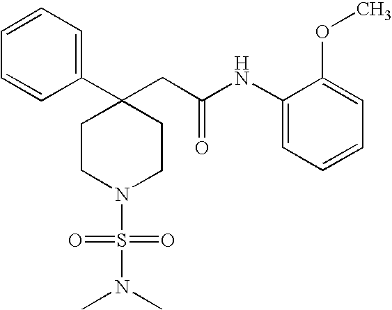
C1(C2=CC=CC=C2)(CC(NC2=CC=CC=C2OC)=O)CCN(S(N(C)C)(=O)=O)CC1
